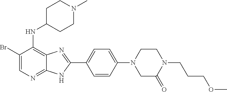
C1(Br)=CN=C2C(=C1NC1CCN(C)CC1)N=C(C1=CC=C(N3CCN(CCCOC)C(=O)C3)C=C1)N2
